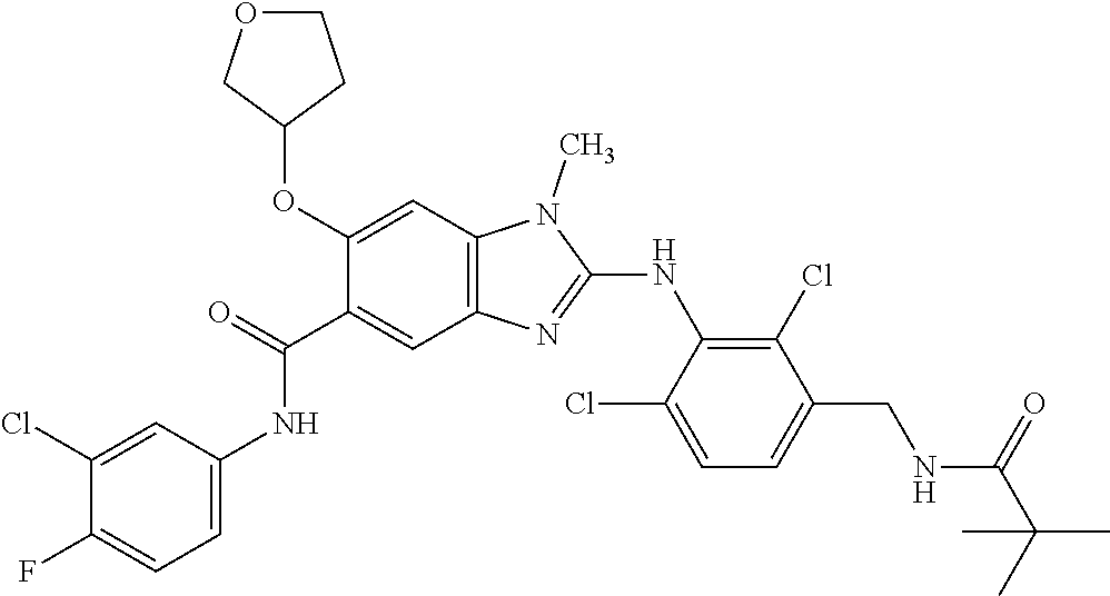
C1(Cl)=CC(NC(C2=CC3=C(C=C2OC2CCOC2)N(C)C(NC2=C(Cl)C(CNC(C(C)(C)C)=O)=CC=C2Cl)=N3)=O)=CC=C1F
